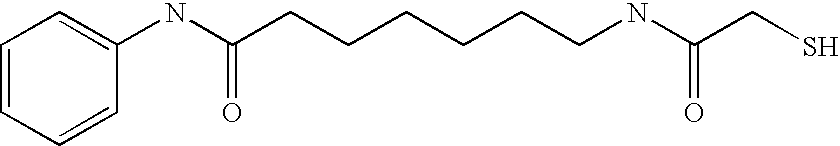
C1=CC=CC(NC(CCCCCCNC(CS)=O)=O)=C1
